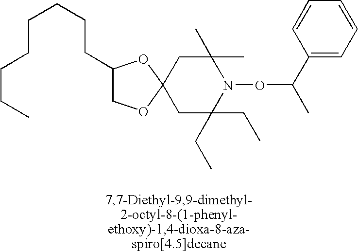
C1(CCCCCCCC)COC2(O1)CC(C)(C)N(OC(C)C1=CC=CC=C1)C(CC)(CC)C2
